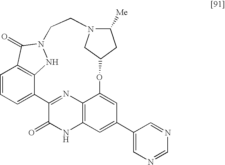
C1=CC=C2C3=C1C(=O)N(N3)CCN1C([Me])CC(OC3=CC(C4=CN=CN=C4)=CC4=C3N=C2C(=O)N4)C1
